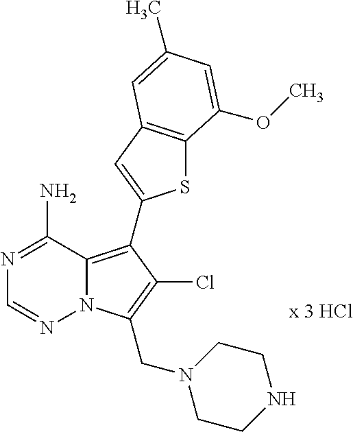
C1(N)=NC=NN2C1=C(C1=CC3=C(S1)C(OC)=CC(C)=C3)C(Cl)=C2CN1CCNCC1
